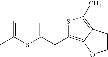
C1=C(C)SC(CC2=C3C(=C(C)S2)CCO3)=C1
